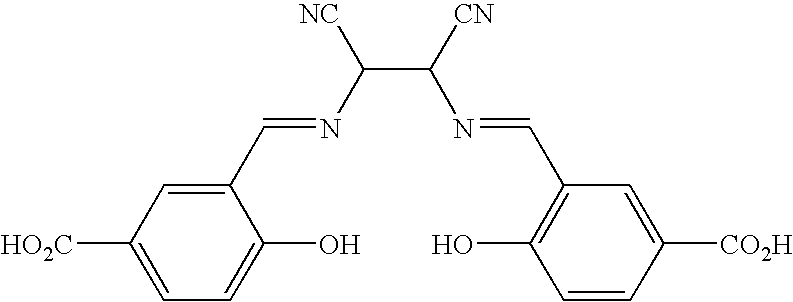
[HO2C]C1=CC=C(O)C(C=NC(C(N=CC2=C(O)C=CC([CO2H])=C2)[CN])[NC])=C1
